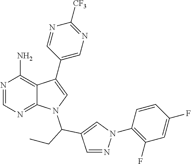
N1=CN=C2C(=C1N)C(C1=CN=C([CF3])N=C1)=CN2C(CC)C1=CN(C2=C(F)C=C(F)C=C2)N=C1
